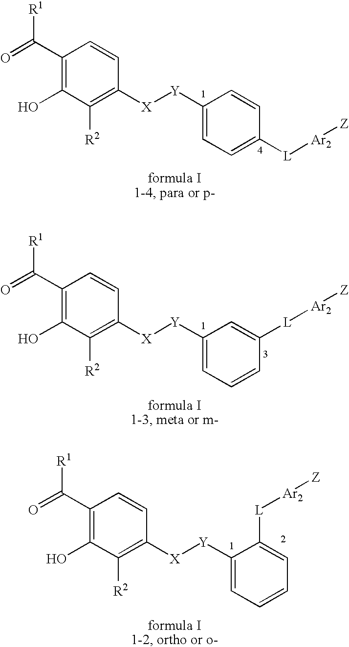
C1(C(=O)[R1])=C(O)C([R2])=C([X][Y]C2=CC=C([L][Ar2][Z])C=C2)C=C1.C1(C(=O)[R1])=C(O)C([R2])=C([X][Y]C2=CC=CC([L][Ar2][Z])=C2)C=C1.C1(C(=O)[R1])=C(O)C([R2])=C([X][Y]C2=CC=CC=C2[L][Ar2][Z])C=C1
